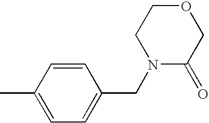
C1=CC(C)=CC=C1CN1C(=O)COCC1
